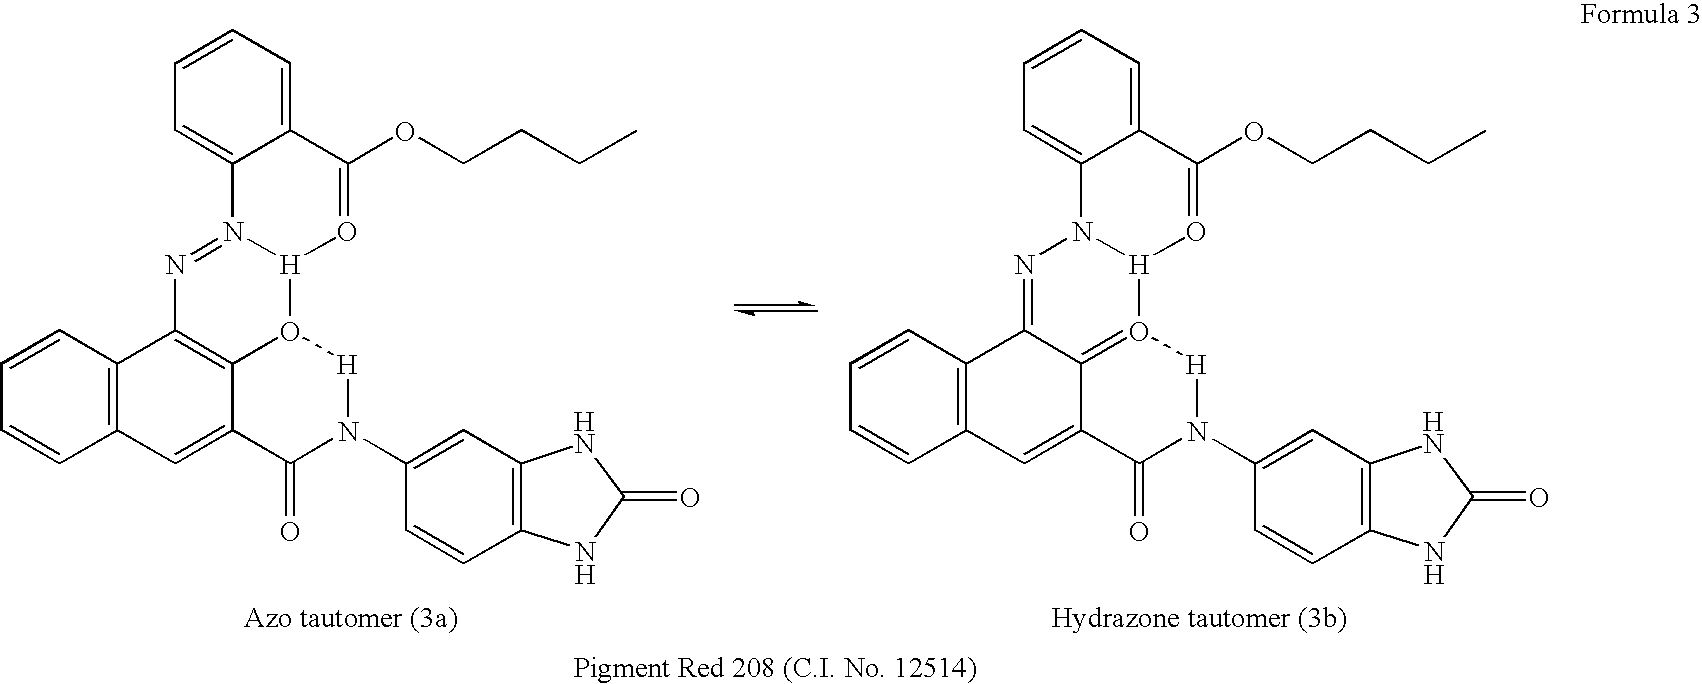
C1=CC2=C(C=C1)C=C1C3=C2N=N2[H](O3[H]N(C3=CC4=C(C=C3)NC(=O)N4)C1=O)O=C(OCCCC)C1=CC=CC=C21.C1=CC2=C(C=C1)C=C1C3=O([H]N(C4=CC5=C(C=C4)NC(=O)N5)C1=O)[H]1N(N=C23)C2=CC=CC=C2C(OCCCC)=O1
